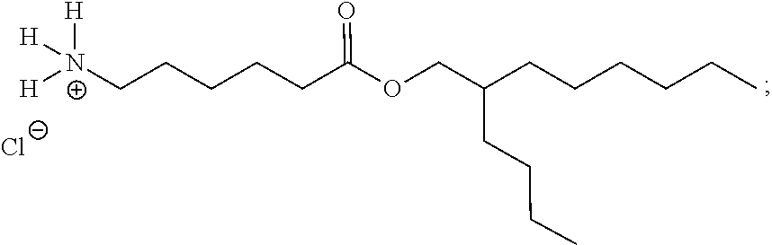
[N+]([H])([H])(CCCCCC(OCC(CCCC)CCCCCC)=O)[H].[Cl-]
